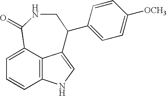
C12=C3C(=CC=C1)C(=O)NCC(C1=CC=C([OCH3])C=C1)C3=CN2
